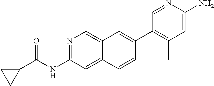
N1=C(NC(C2CC2)=O)C=C2C(=C1)C=C(C1=C(C)C=C(N)N=C1)C=C2
